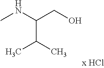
CNC(CO)C(C)C
